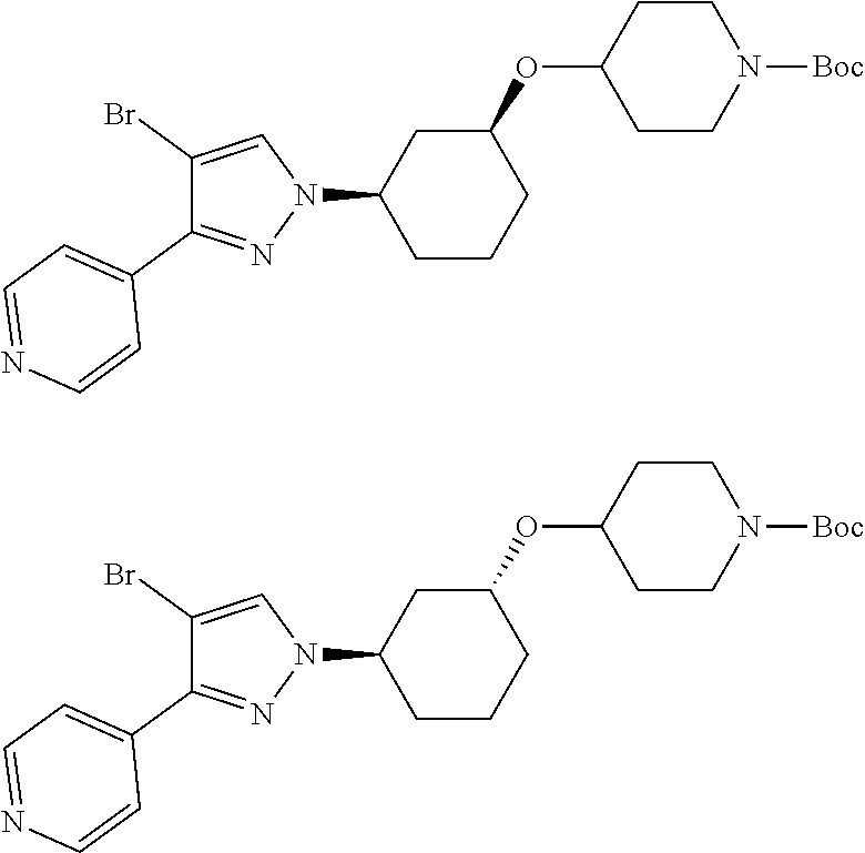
C1(N2C=C(Br)C(C3=CC=NC=C3)=N2)CCCC(OC2CCN([Boc])CC2)C1.C1(N2C=C(Br)C(C3=CC=NC=C3)=N2)CCCC(OC2CCN([Boc])CC2)C1
